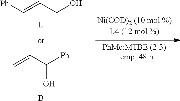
C=CC([Ph])O.B.[Ph]C=CCO
